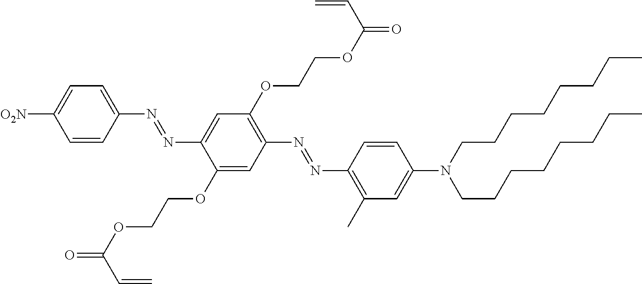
C1=CC(N=NC2=CC(OCCOC(=O)C=C)=C(N=NC3=C(C)C=C(N(CCCCCCCC)CCCCCCCC)C=C3)C=C2OCCOC(=O)C=C)=CC=C1[O2N]
